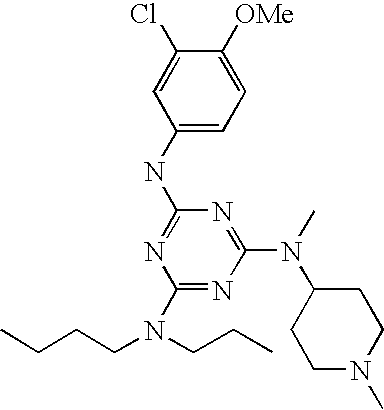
C1(N(CCC)CCCC)=NC(N(C)C2CCN(C)CC2)=NC(NC2=CC=C([OMe])C(Cl)=C2)=N1
